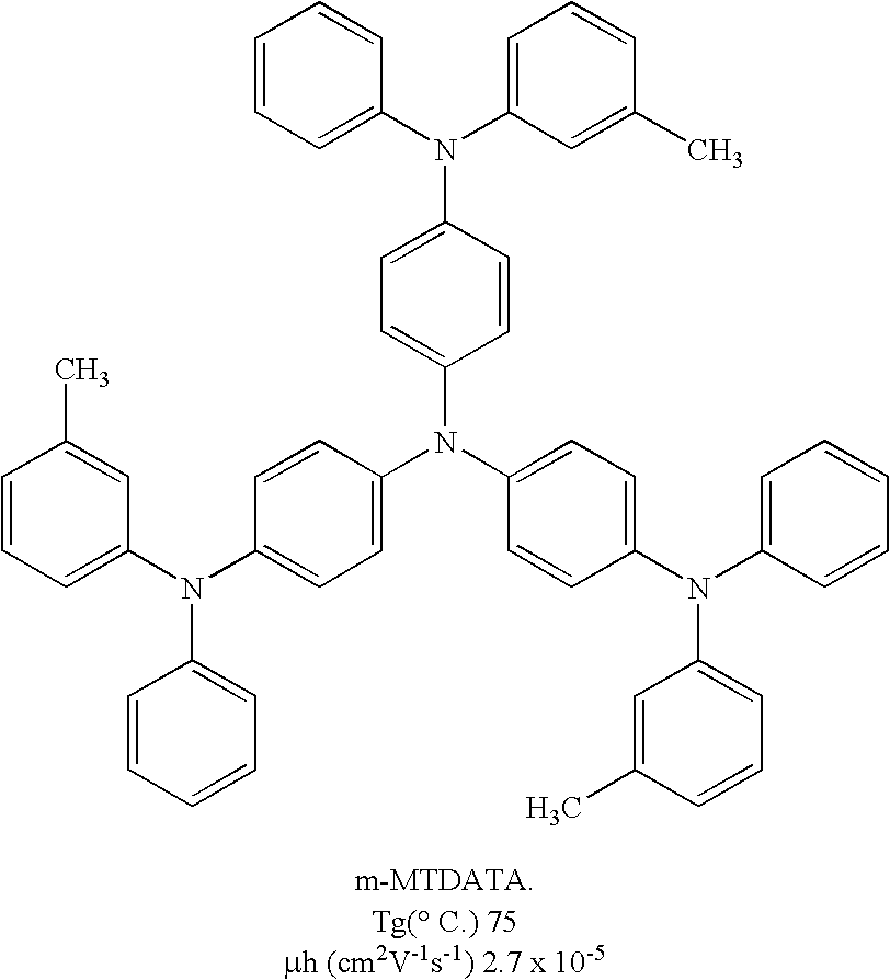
CC1=CC(N(C2=CC=CC=C2)C2=CC=C(N(C3=CC=C(N(C4=CC=CC(C)=C4)C4=CC=CC=C4)C=C3)C3=CC=C(N(C4=CC=CC=C4)C4=CC=CC(C)=C4)C=C3)C=C2)=CC=C1
